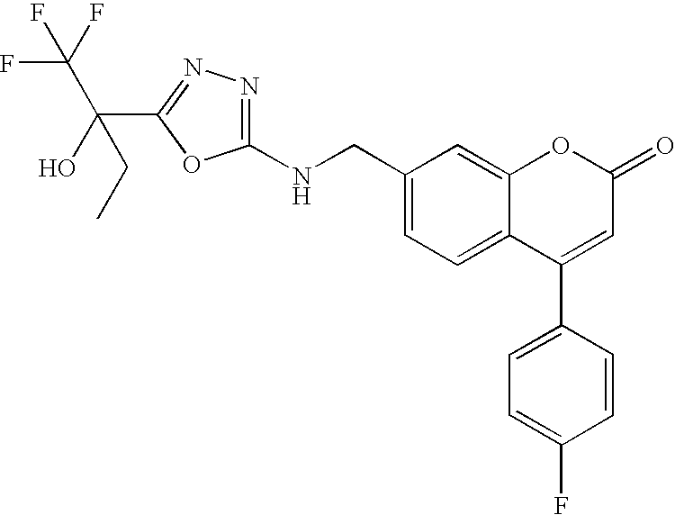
C1(CNC2=NN=C(C(O)(CC)C(F)(F)F)O2)=CC=C2C(=C1)OC(=O)C=C2C1=CC=C(F)C=C1
